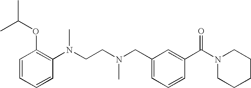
C1=CC=CC(N(CCN(CC2=CC=CC(C(N3CCCCC3)=O)=C2)C)C)=C1OC(C)C
